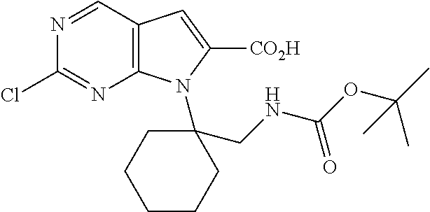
C12=C(C=NC(Cl)=N1)C=C([CO2H])N2C1(CNC(=O)OC(C)(C)C)CCCCC1
